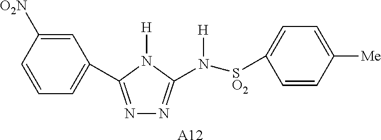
[A12].C1=CC([O2N])=CC(C2=NN=C(N([SO2]C3=CC=C([Me])C=C3)[H])N2[H])=C1
